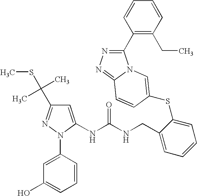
C1=C(NC(NCC2=CC=CC=C2SC2=CN3C(C4=C(CC)C=CC=C4)=NN=C3C=C2)=O)N(C2=CC(O)=CC=C2)N=C1C(C)(SC)C
